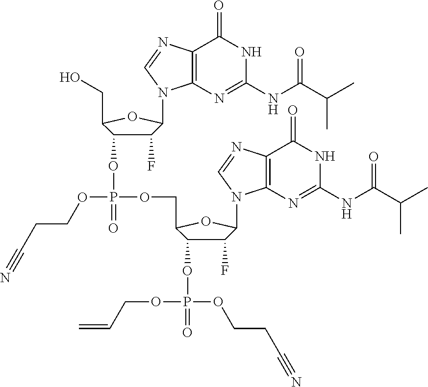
C1(F)C(OP(=O)(OCC2C(OP(=O)(OCCC#N)OCC=C)C(F)C(N3C4=C(C(=O)NC(NC(C(C)C)=O)=N4)N=C3)O2)OCCC#N)C(CO)OC1N1C2=C(C(=O)NC(NC(C(C)C)=O)=N2)N=C1
